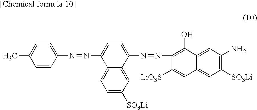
CC1=CC=C(N=NC2=CC=C(N=NC3=C(O)C4=CC(N)=C([SO3Li])C=C4C=C3[LiO3S])C3=CC([SO3Li])=CC=C23)C=C1
